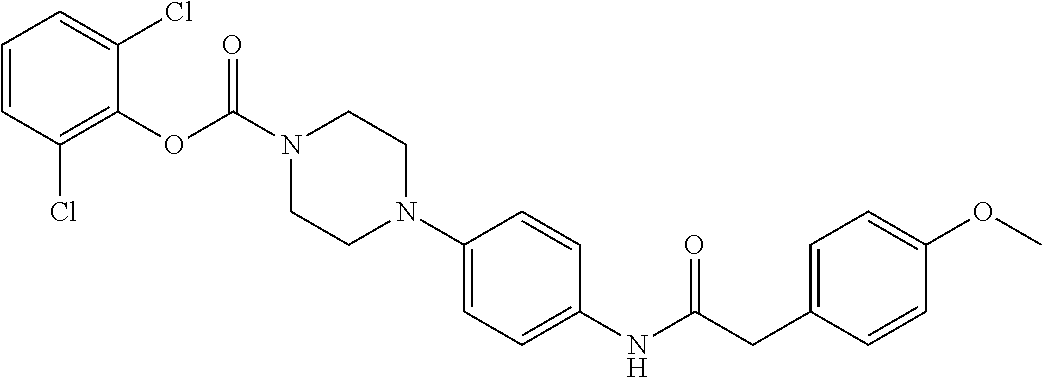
C1=CC(Cl)=C(OC(N2CCN(C3=CC=C(NC(CC4=CC=C(OC)C=C4)=O)C=C3)CC2)=O)C(Cl)=C1
